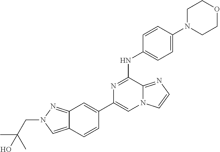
C1(C2=CC3=NN(CC(C)(C)O)C=C3C=C2)=CN2C(=NC=C2)C(NC2=CC=C(N3CCOCC3)C=C2)=N1
